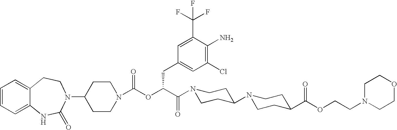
C1(N2C(=O)NC3=CC=CC=C3CC2)CCN(C(OC(C(N2CCC(N3CCC(C(OCCN4CCOCC4)=O)CC3)CC2)=O)CC2=CC(Cl)=C(N)C(C(F)(F)F)=C2)=O)CC1
